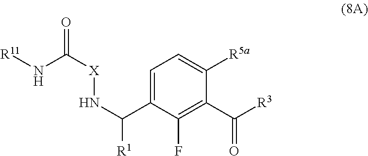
C1=C(C(N[X]C(=O)N[R11])[R1])C(F)=C(C([R3])=O)C([R5a])=C1
